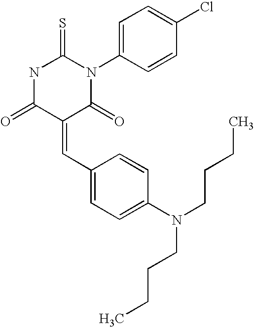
N1C(=O)C(=CC2=CC=C(N(CCCC)CCCC)C=C2)C(=O)N(C2=CC=C(Cl)C=C2)C1=S
